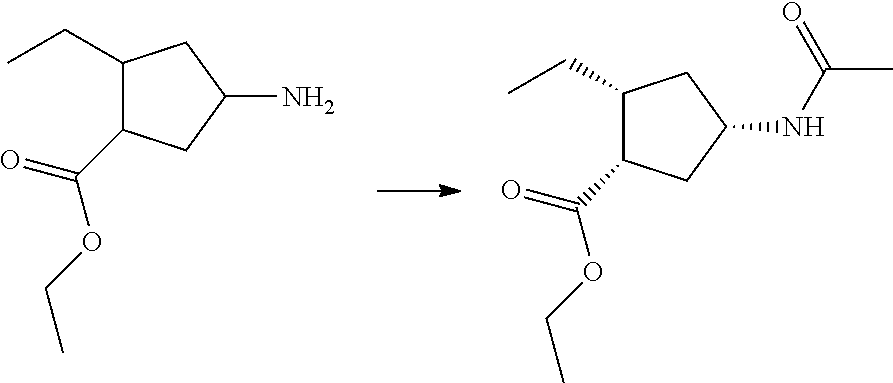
C1(CC)C(C(=O)OCC)CC(N)C1.C1(CC)C(C(=O)OCC)CC(NC(C)=O)C1
